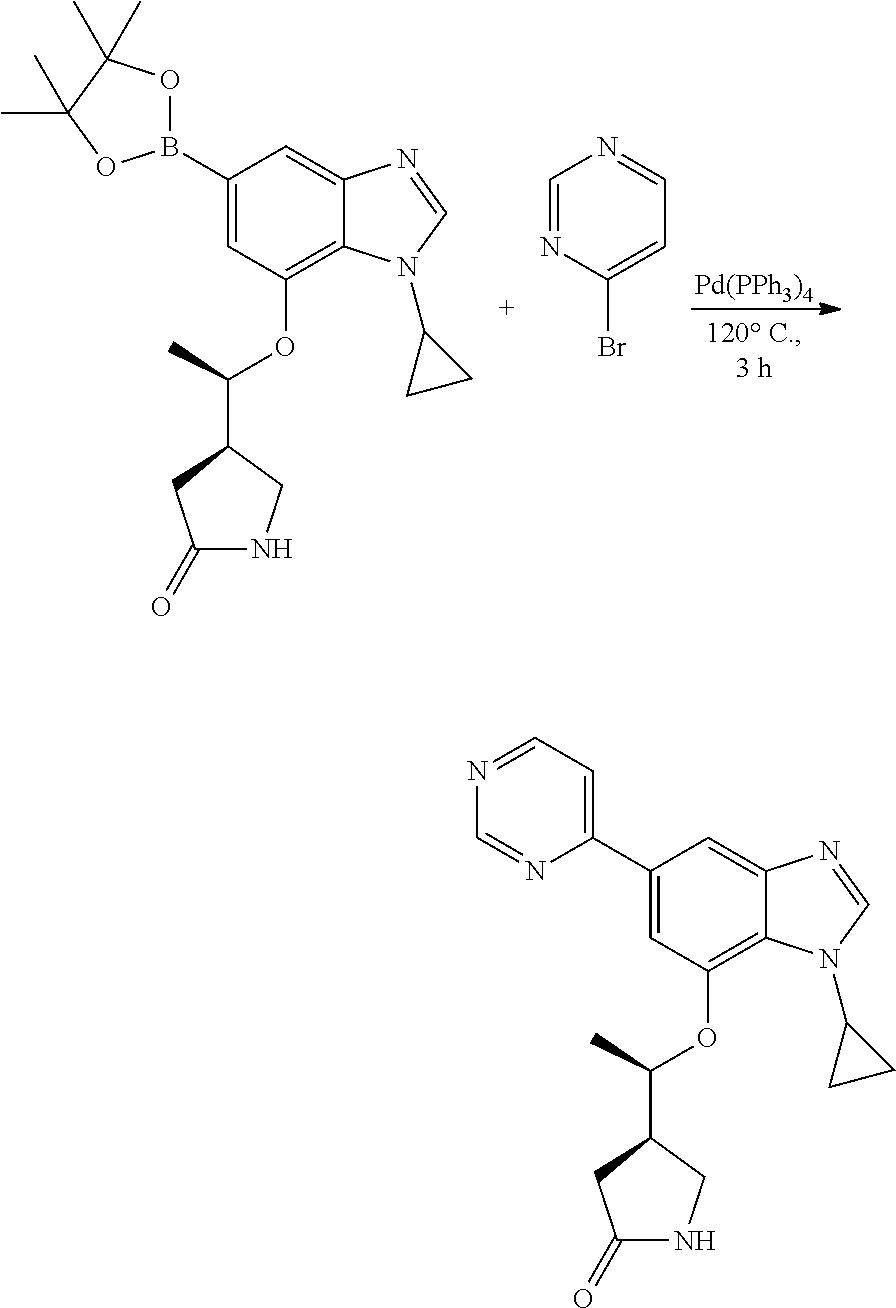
C1(B2OC(C)(C)C(C)(C)O2)=CC(OC(C2CC(=O)NC2)C)=C2C(=C1)N=CN2C1CC1.[Pd(PPh3)4].C1=NC(Br)=CC=N1.C1(C2=CC=NC=N2)=CC(OC(C2CC(=O)NC2)C)=C2C(=C1)N=CN2C1CC1
